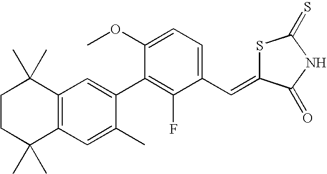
C1CC(C)(C)C2=C(C1(C)C)C=C(C1=C(F)C(C=C3SC(=S)NC3=O)=CC=C1OC)C(C)=C2
